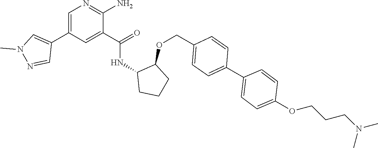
C1=C(C2=CN(C)N=C2)C=C(C(=O)NC2CCCC2OCC2=CC=C(C3=CC=C(OCCCN(C)C)C=C3)C=C2)C(N)=N1
